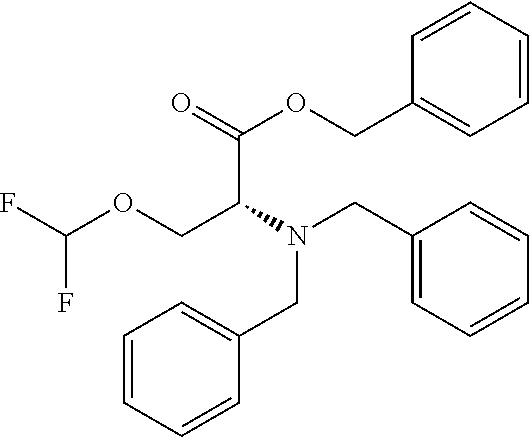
C1=CC(COC(=O)C(N(CC2=CC=CC=C2)CC2=CC=CC=C2)COC(F)F)=CC=C1
